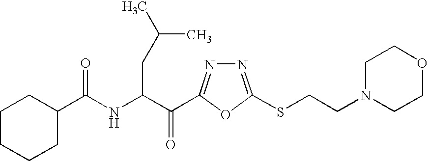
C1CCCC(C(NC(C(=O)C2=NN=C(SCCN3CCOCC3)O2)CC(C)C)=O)C1
